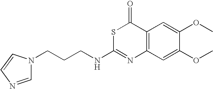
S1C(NCCCN2C=NC=C2)=NC2=C(C1=O)C=C(OC)C(OC)=C2
